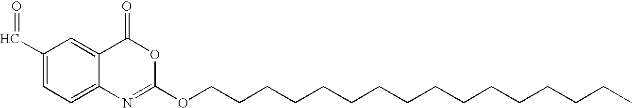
C1(C=O)=CC=C2C(=C1)C(=O)OC(OCCCCCCCCCCCCCCCC)=N2
